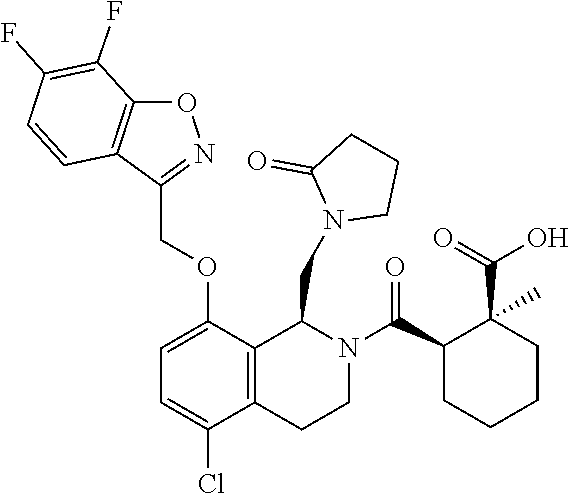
O1N=C(COC2=CC=C(Cl)C3=C2C(CN2CCCC2=O)N(C(C2CCCCC2(C(=O)O)C)=O)CC3)C2=C1C(F)=C(F)C=C2
